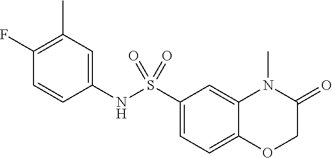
C1=CC(NS(C2=CC=C3C(=C2)N(C)C(=O)CO3)(=O)=O)=CC(C)=C1F
